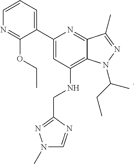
C12=C(NCC3=NN(C)C=N3)C=C(C3=CC=CN=C3OCC)N=C1C(C)=NN2C(C)CC
